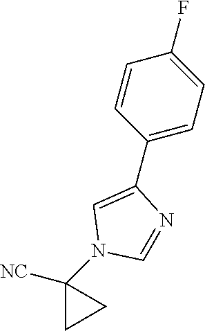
C1=C(C2=CC=C(F)C=C2)N=CN1C1([NC])CC1
